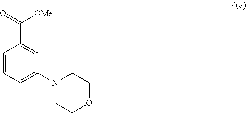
C1(C([OMe])=O)=CC(N2CCOCC2)=CC=C1
